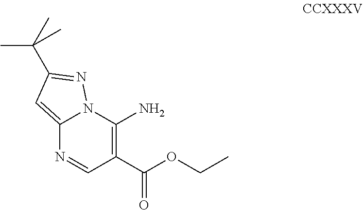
C1(N)=C(C(OCC)=O)C=NC2=CC(C(C)(C)C)=NN12
